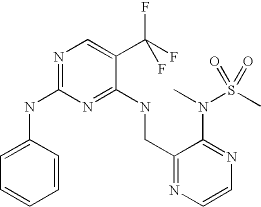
C1(CNC2=NC(NC3=CC=CC=C3)=NC=C2C(F)(F)F)=NC=CN=C1N(C)S(C)(=O)=O
